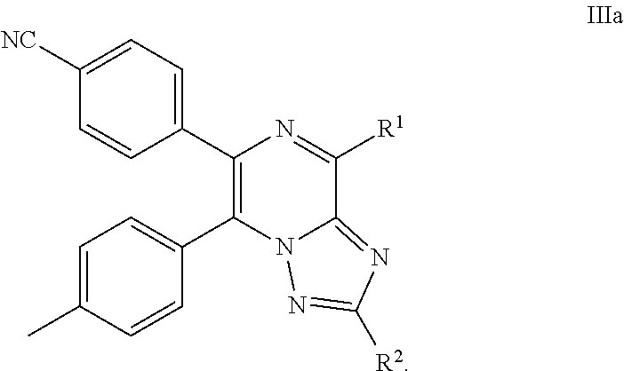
C1(C2=CC=C([NC])C=C2)=C(C2=CC=C(C)C=C2)N2C(=NC([R2])=N2)C([R1])=N1
